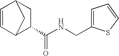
C1=CC2C(C(NCC3=CC=CS3)=O)CC1C2
